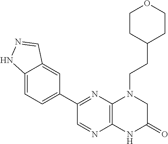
C12=C(N=C(C3=CC=C4C(=C3)C=NN4)C=N1)N(CCC1CCOCC1)CC(=O)N2
